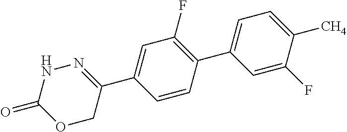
C1(C2=CC=C([CH4])C(F)=C2)=C(F)C=C(C2=NNC(=O)OC2)C=C1
